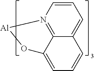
C1=CN2=C3C(=C1)C=CC=C3O[Al]2
